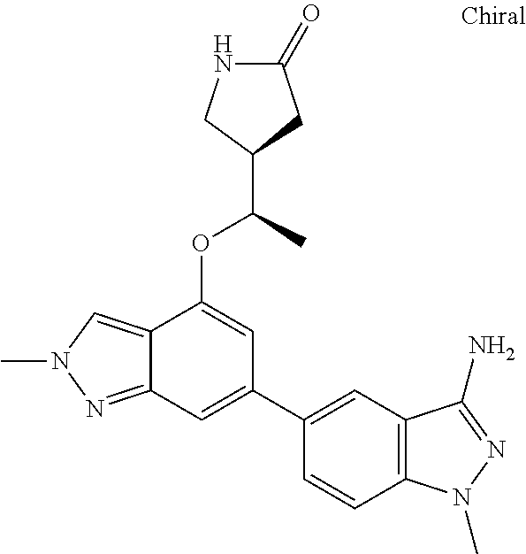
N1C(=O)CC(C(C)OC2=CC(C3=CC4=C(C=C3)N(C)N=C4N)=CC3=NN(C)C=C23)C1
